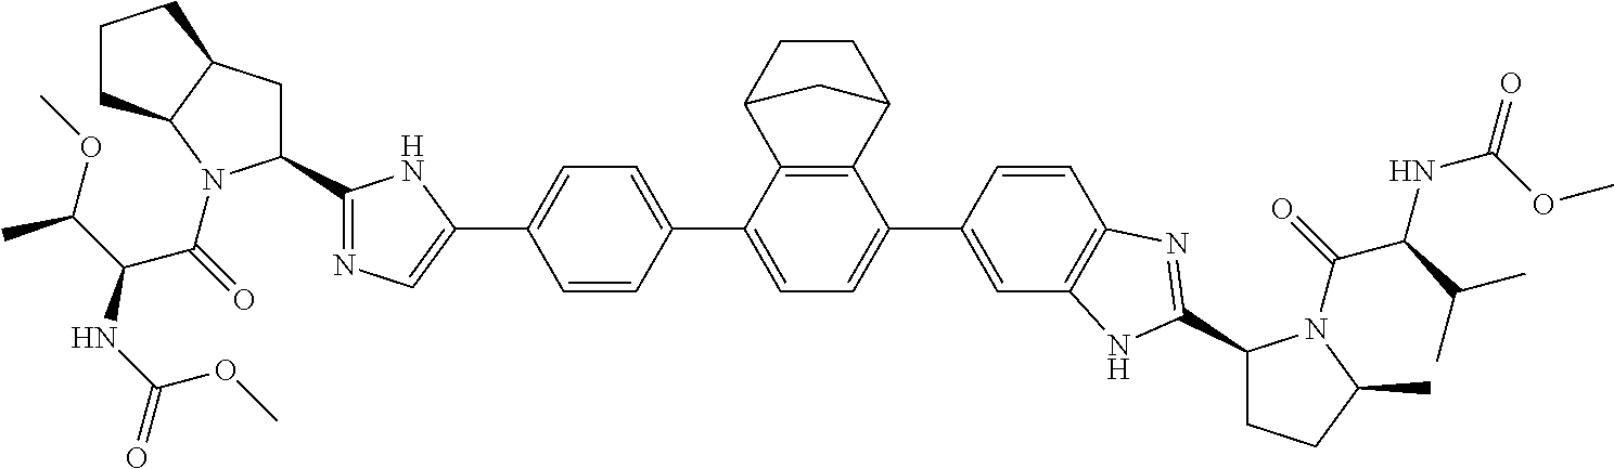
C1CC2C3=C(C1C2)C(C1=CC2=C(C=C1)N=C(C1CCC(C)N1C(C(NC(=O)OC)C(C)C)=O)N2)=CC=C3C1=CC=C(C2=CN=C(C3CC4C(N3C(C(NC(OC)=O)C(C)OC)=O)CCC4)N2)C=C1
